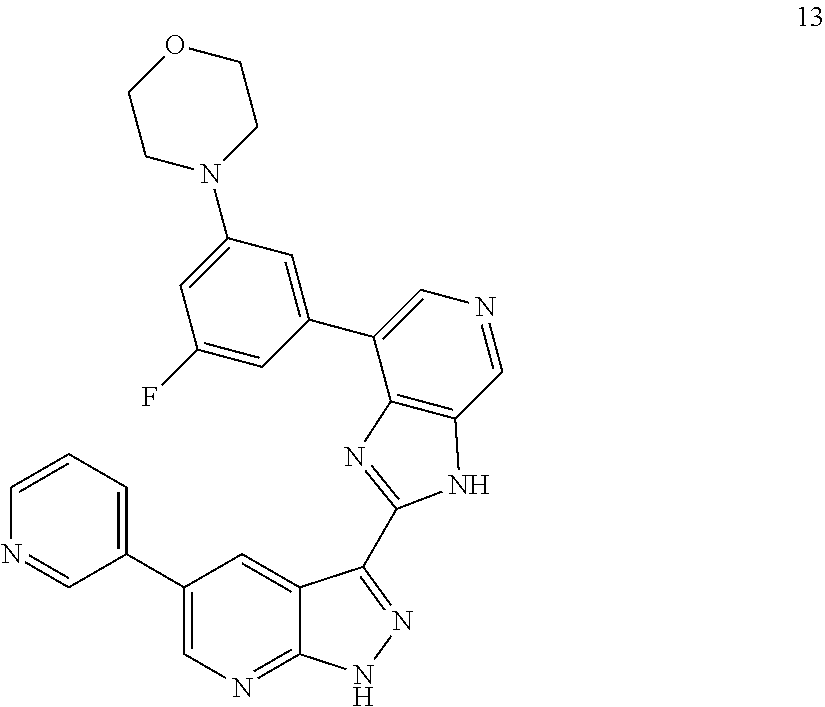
N1=CC(C2=CN=C3C(=C2)C(C2=NC4=C(C=NC=C4C4=CC(N5CCOCC5)=CC(F)=C4)N2)=NN3)=CC=C1
